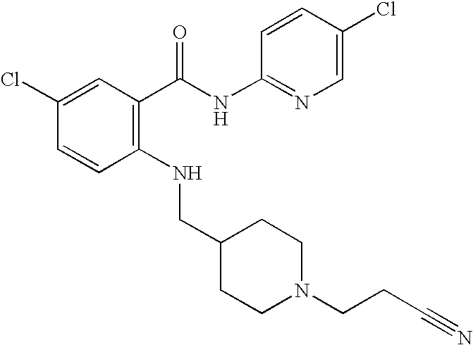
C1(Cl)=CC(C(NC2=NC=C(Cl)C=C2)=O)=C(NCC2CCN(CCC#N)CC2)C=C1
